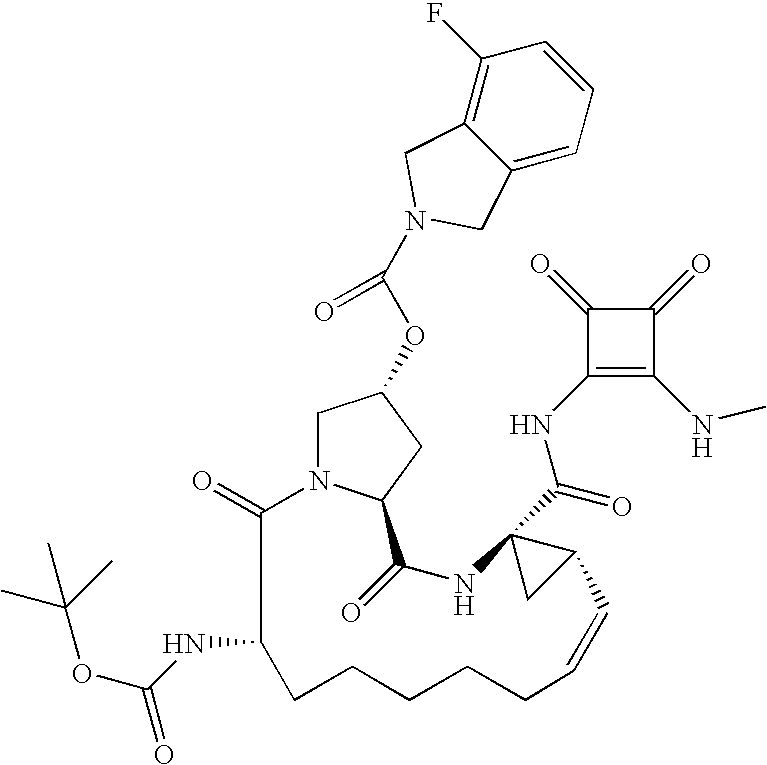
C1=CC=C2C(=C1F)CN(C(OC1CN3C(=O)C(NC(OC(C)(C)C)=O)CCCCCC=CC4C(C(=O)NC5=C(NC)C(=O)C5=O)(NC(=O)C3C1)C4)=O)C2
